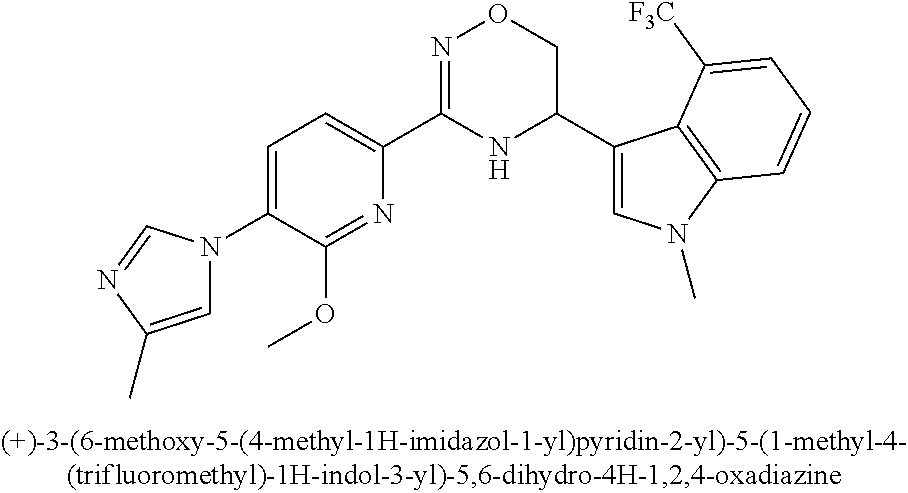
C1=C(N2C=C(C)N=C2)C(OC)=NC(C2=NOCC(C3=CN(C)C4=C3C([CF3])=CC=C4)N2)=C1
